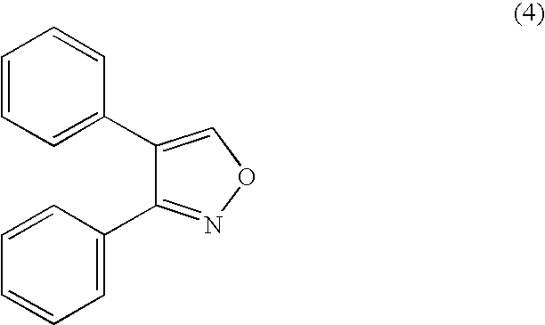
C1(C2=CC=CC=C2)=CON=C1C1=CC=CC=C1
